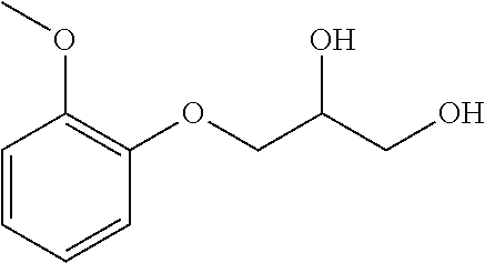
C(O)C(COC1=C(OC)C=CC=C1)O
